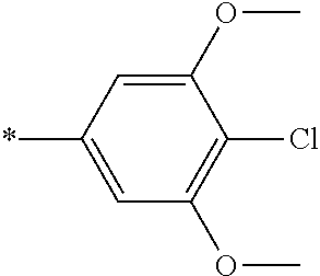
C1(OC)=CC(*)=CC(OC)=C1Cl
